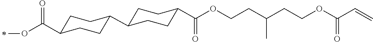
C1C(C(OC)=O)CCC(C2CCC(C(OCCC(CCOC(C=C)=O)C)=O)CC2)C1
